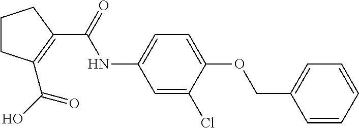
C1CCC(C(NC2=CC=C(OCC3=CC=CC=C3)C(Cl)=C2)=O)=C1C(O)=O
